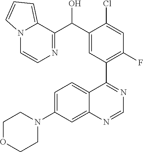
C1=C(N2CCOCC2)C=C2C(=C1)C(C1=C(F)C=C(Cl)C(C(C3=NC=CN4C3=CC=C4)O)=C1)=NC=N2
